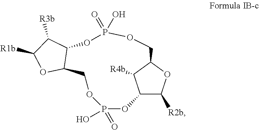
P1(=O)(O)OC2C([R2b])OC(C2[R4b])COP(O)(=O)OC2C(OC([R1b])C2[R3b])CO1
